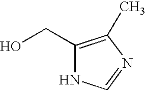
C1(CO)=C(C)N=CN1
